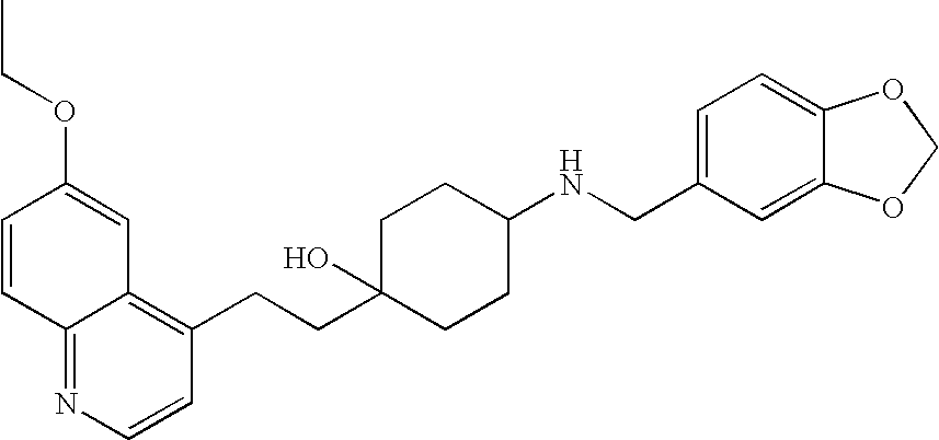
C1=CC2=NC=CC(CCC3(O)CCC(NCC4=CC=C5C(=C4)OCO5)CC3)=C2C=C1OCC
